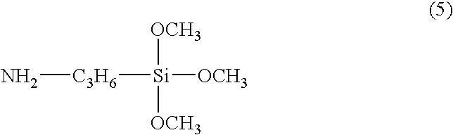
[C3H6]([Si]([OCH3])([OCH3])[OCH3])N
